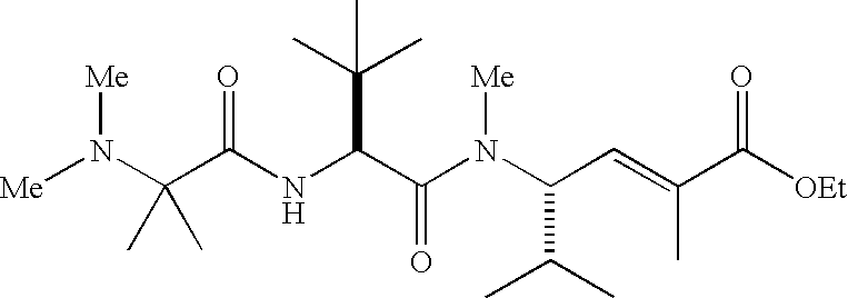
N(C(C(N(C(C=C(C([OEt])=O)C)C(C)C)[Me])=O)C(C)(C)C)C(C(N([Me])[Me])(C)C)=O
